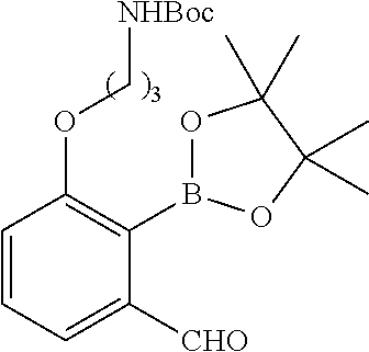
C1=CC=C([CHO])C(B2OC(C)(C)C(C)(C)O2)=C1OC[NHBoc]
